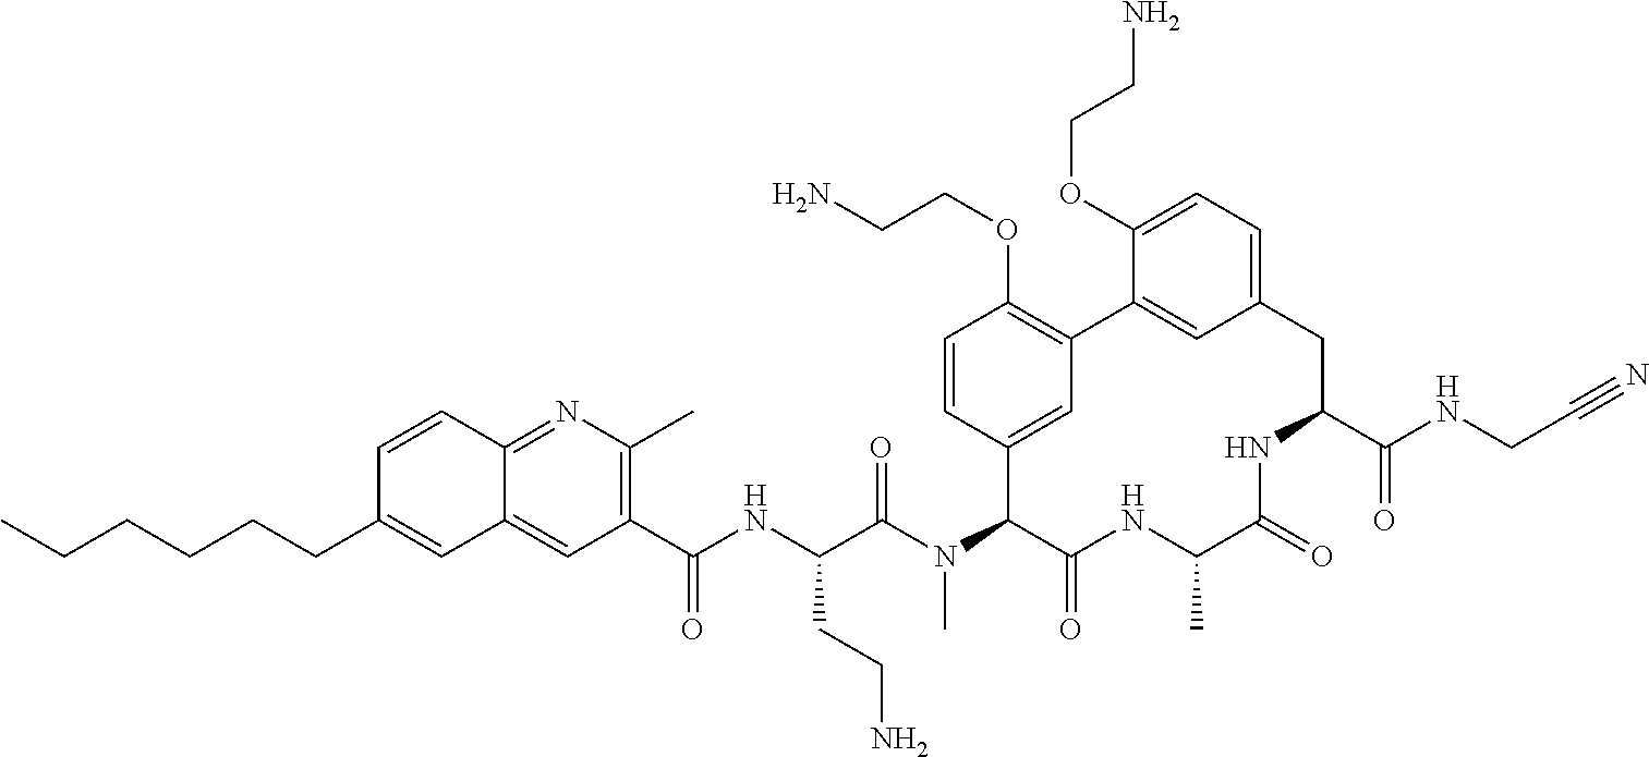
C1=CC2=NC(C)=C(C(NC(C(N(C3C(=O)NC(C)C(=O)NC(C(NCC#N)=O)CC4=CC=C(OCCN)C(=C4)C4=C(OCCN)C=CC3=C4)C)=O)CCN)=O)C=C2C=C1CCCCCC
